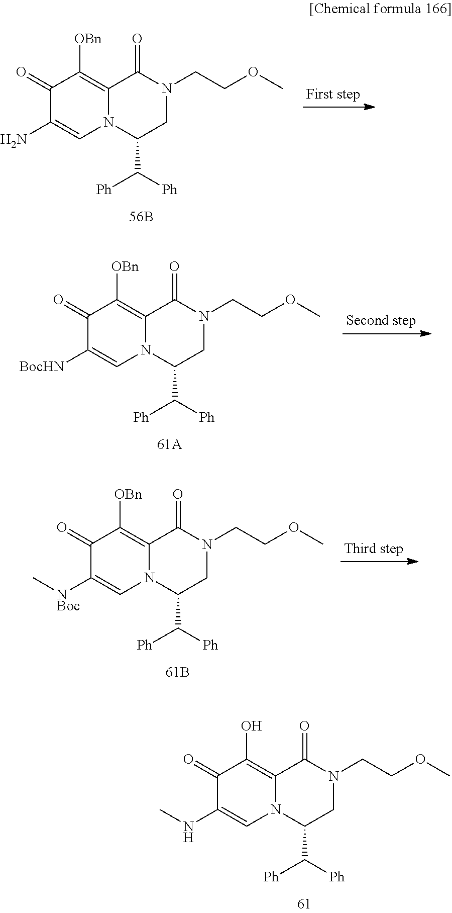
C1(=O)C(N)=CN2C(=C1[OBn])C(=O)N(CCOC)CC2C([Ph])[Ph].C1(=O)C([BocHN])=CN2C(=C1[OBn])C(=O)N(CCOC)CC2C([Ph])[Ph].C1(=O)C([NBoc]C)=CN2C(=C1[OBn])C(=O)N(CCOC)CC2C([Ph])[Ph].C1(=O)C(NC)=CN2C(=C1O)C(=O)N(CCOC)CC2C([Ph])[Ph]
